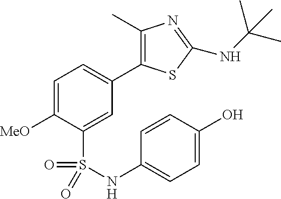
C1=C([MeO])C(S(=O)(=O)NC2=CC=C(O)C=C2)=CC(C2=C(C)N=C(NC(C)(C)C)S2)=C1
